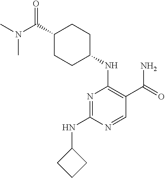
C1(C(N(C)C)=O)CCC(NC2=C(C(=O)N)C=NC(NC3CCC3)=N2)CC1
